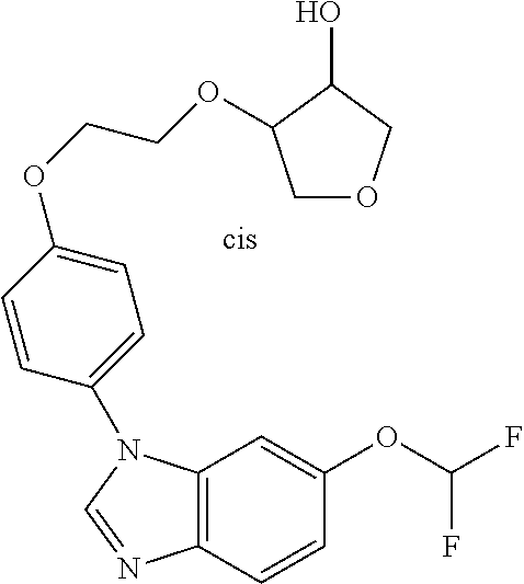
C12=C(C=CC(OC(F)F)=C1)N=CN2C1=CC=C(OCCOC2COCC2O)C=C1
